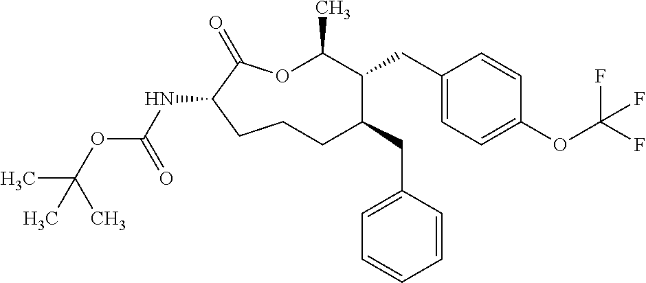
O1C(C)C(CC2=CC=C(OC(F)(F)F)C=C2)C(CC2=CC=CC=C2)CCCC(NC(OC(C)(C)C)=O)C1=O
